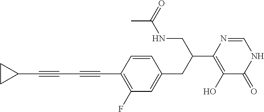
C1(C#CC#CC2CC2)=C(F)C=C(CC(C2=C(O)C(=O)NC=N2)CNC(C)=O)C=C1
